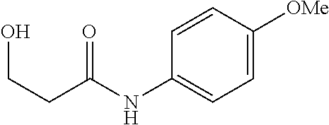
C1=C([OMe])C=CC(NC(CCO)=O)=C1
